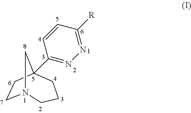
N12CCC(C3=NN=C([R])C=C3)(C1)CCC2
